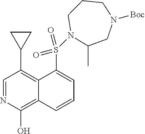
C1=NC(O)=C2C(=C1C1CC1)C(S(=O)(=O)N1CCCN([Boc])CC1C)=CC=C2
